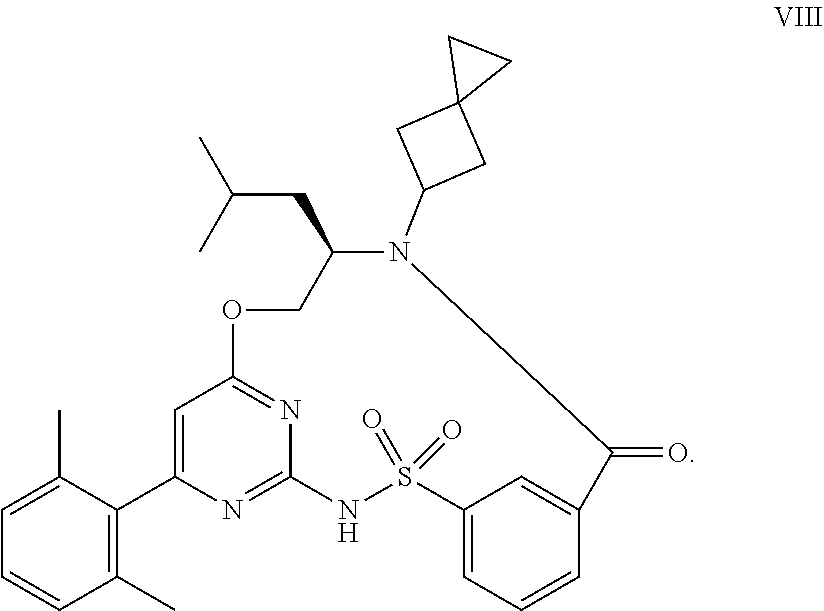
C1=C(C2=C(C)C=CC=C2C)N=C2N=C1OCC(CC(C)C)N(C1CC3(C1)CC3)C(=O)C1=CC(=CC=C1)S(=O)(=O)N2
